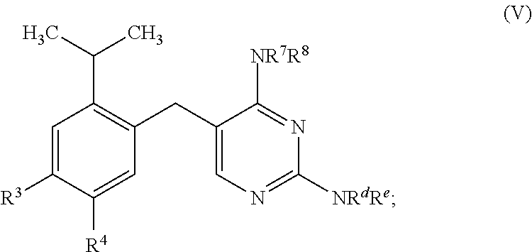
C(C1=C(CC2=CN=C([NRdRe])N=C2[NR7R8])C=C([R4])C([R3])=C1)(C)C
